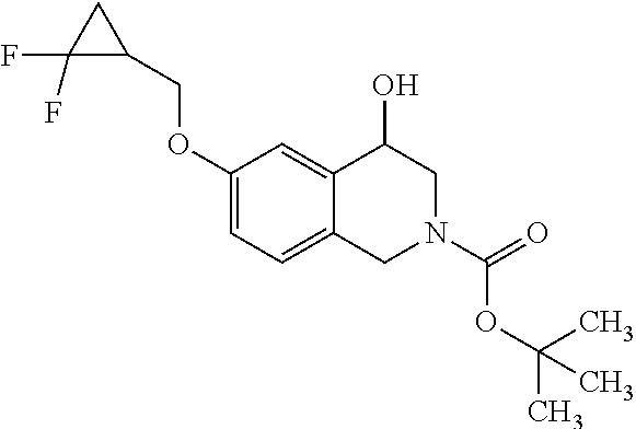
C1(OCC2CC2(F)F)=CC=C2C(=C1)C(O)CN(C(OC(C)(C)C)=O)C2
